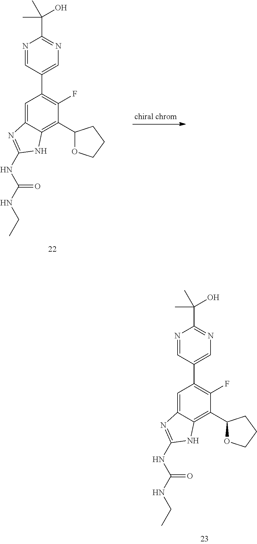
N1=CC(C2=C(F)C(C3OCCC3)=C3C(=C2)N=C(NC(NCC)=O)N3)=CN=C1C(C)(O)C.N1=CC(C2=C(F)C(C3OCCC3)=C3C(=C2)N=C(NC(NCC)=O)N3)=CN=C1C(C)(O)C
